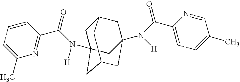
C1C2(N(C(C3=NC(C)=CC=C3)=O)[H])CC3CC(N([H])C(=O)C4=CC=C(C)C=N4)(CC1C3)C2
